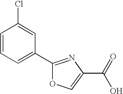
C1=CC=C(C2=NC(C(=O)O)=CO2)C=C1Cl
